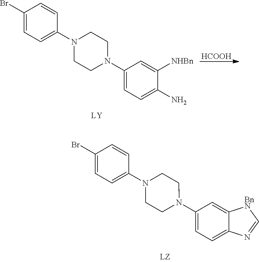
C1(N2CCN(C3=CC=C(Br)C=C3)CC2)=CC=C2C(=C1)[BnN]C=N2.C1(N2CCN(C3=CC=C(Br)C=C3)CC2)=CC=C(N)C([NHBn])=C1.[HCOOH]
